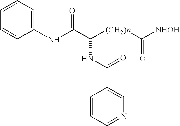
C1=CC(NC(C([(CH2)n]C([NHOH])=O)NC(=O)C2=CN=CC=C2)=O)=CC=C1
